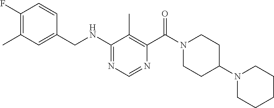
N(C1=NC=NC(C(N2CCC(N3CCCCC3)CC2)=O)=C1C)CC1=CC(C)=C(F)C=C1
